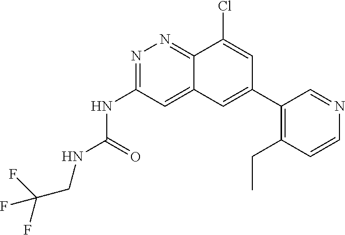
N1=C(NC(=O)NCC(F)(F)F)C=C2C(=N1)C(Cl)=CC(C1=C(CC)C=CN=C1)=C2
